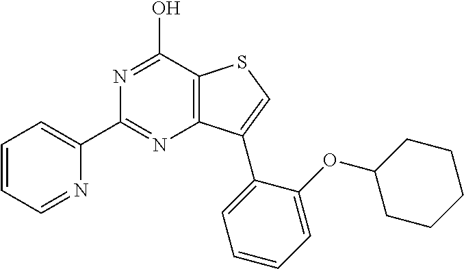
N1=C(O)C2=C(N=C1C1=CC=CC=N1)C(C1=CC=CC=C1OC1CCCCC1)=CS2
